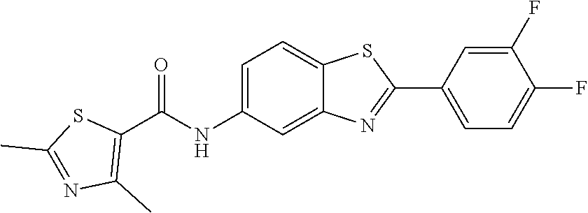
C1=C(NC(C2=C(C)N=C(C)S2)=O)C=C2C(=C1)SC(C1=CC=C(F)C(F)=C1)=N2
